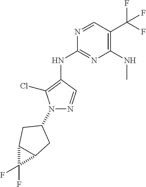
N1=CC(C(F)(F)F)=C(NC)N=C1NC1=C(Cl)N(C2CC3C(C3(F)F)C2)N=C1
